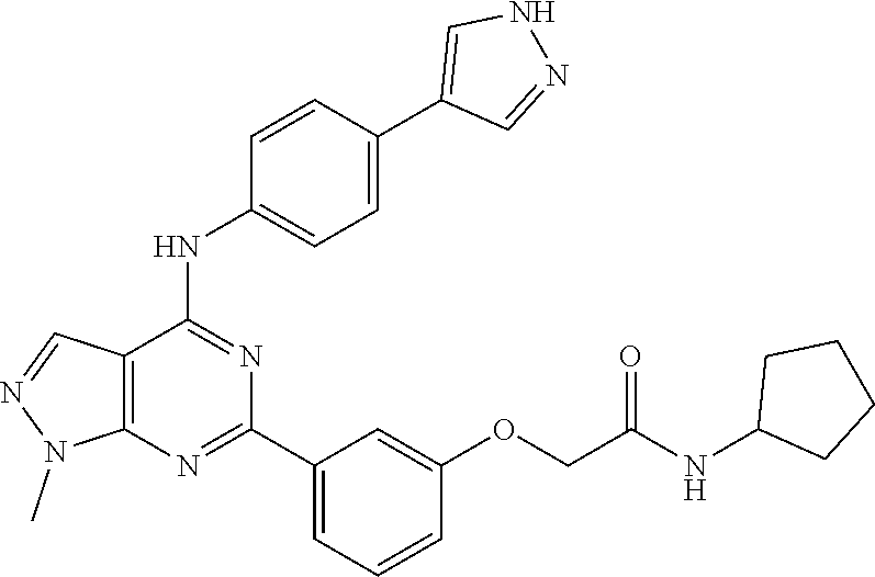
C12=C(N=C(C3=CC=CC(OCC(NC4CCCC4)=O)=C3)N=C1NC1=CC=C(C3=CNN=C3)C=C1)N(C)N=C2
